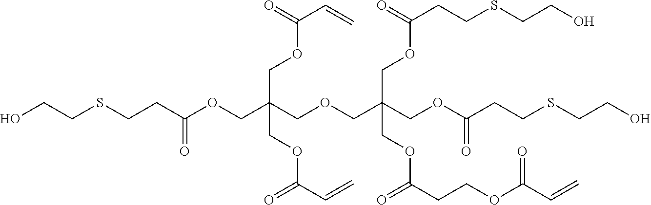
C(CC(OCC(COCC(COC(CCSCCO)=O)(COC(CCSCCO)=O)COC(CCOC(C=C)=O)=O)(COC(C=C)=O)COC(C=C)=O)=O)SCCO
